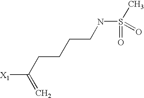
[X1]C(CCCCNS(C)(=O)=O)=C
